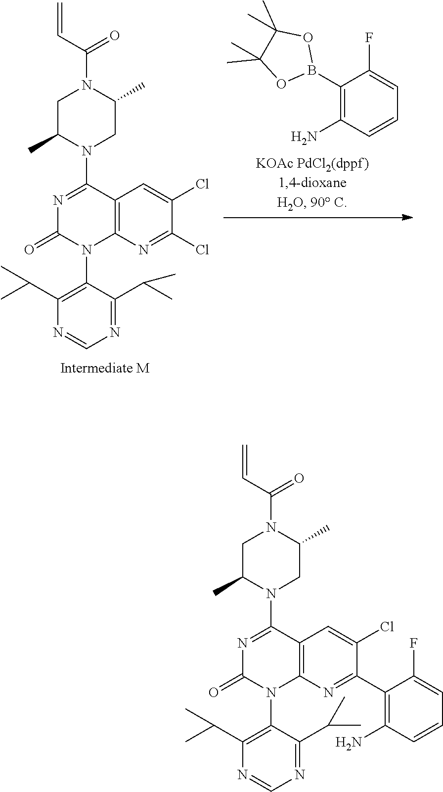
C1(B2OC(C)(C)C(C)(C)O2)=C(N)C=CC=C1F.C1(Cl)=NC2=C(C=C1Cl)C(N1C(C)CN(C(=O)C=C)C(C)C1)=NC(=O)N2C1=C(C(C)C)N=CN=C1C(C)C.C1(C2=C(N)C=CC=C2F)=NC2=C(C=C1Cl)C(N1C(C)CN(C(=O)C=C)C(C)C1)=NC(=O)N2C1=C(C(C)C)N=CN=C1C(C)C
